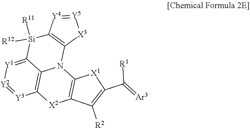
C12=C3C(=[Y1][Y2]=[Y3]1)[Si]([R12])([R11])C1=C(N3C3=C([X2]2)C([R2])=C(C([R1])=[Ar3])[X1]3)[X3][Y5]=[Y4]1
